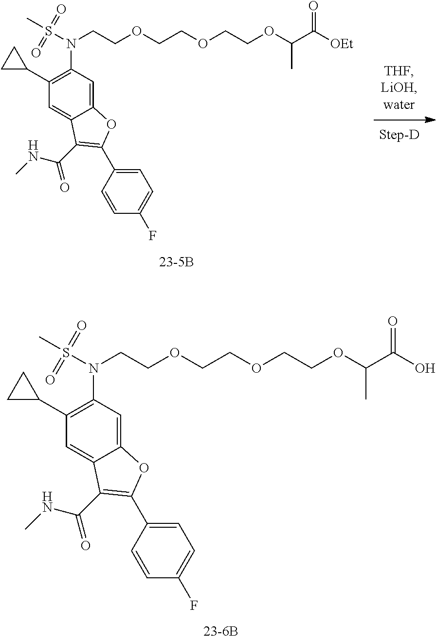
C(COC(C([OEt])=O)C)OCCOCCN(S(C)(=O)=O)C1=C(C2CC2)C=C2C(=C1)OC(C1=CC=C(F)C=C1)=C2C(NC)=O.C(COC(C(O)=O)C)OCCOCCN(S(C)(=O)=O)C1=C(C2CC2)C=C2C(=C1)OC(C1=CC=C(F)C=C1)=C2C(NC)=O
